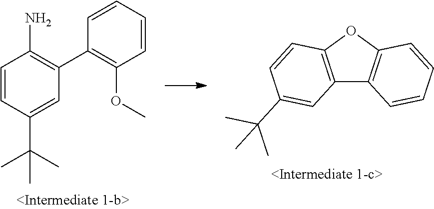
C1=CC(C(C)(C)C)=CC(C2=C(OC)C=CC=C2)=C1N.C12=C(OC3=C1C=CC=C3)C=CC(C(C)(C)C)=C2
